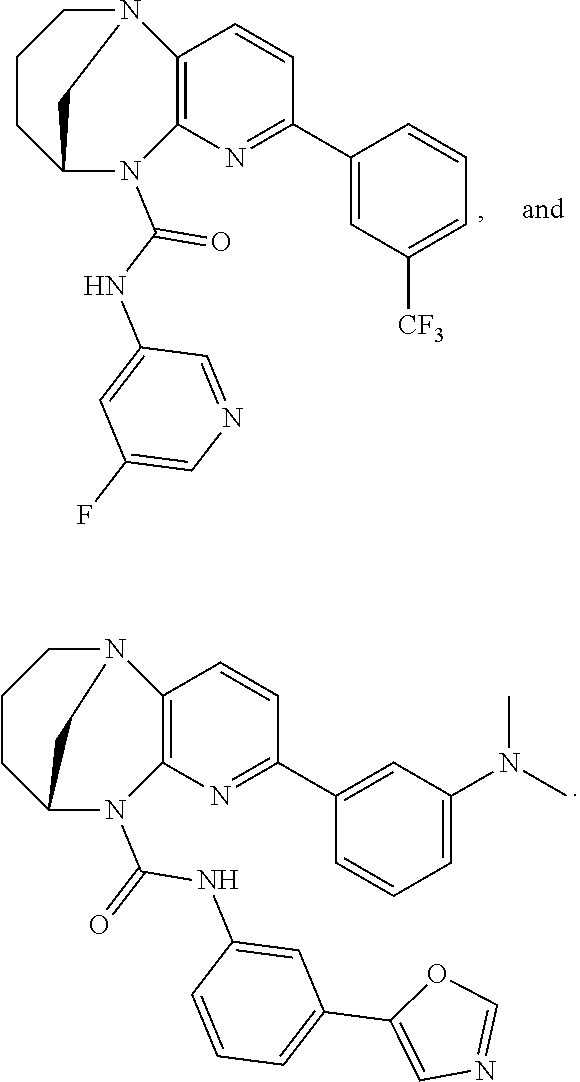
N12CCCC(N(C(NC3=CC(F)=CN=C3)=O)C3=C1C=CC(C1=CC([CF3])=CC=C1)=N3)C2.N12CCCC(N(C(=O)NC3=CC(C4=CN=CO4)=CC=C3)C3=C1C=CC(C1=CC(N(C)C)=CC=C1)=N3)C2
